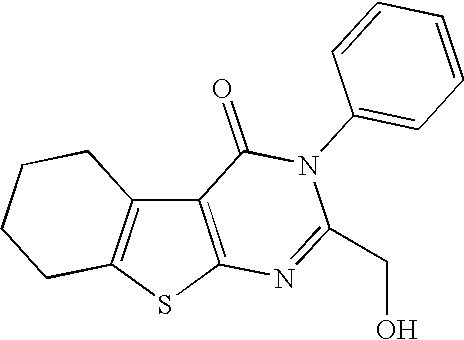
C12=C(SC3=C1CCCC3)N=C(CO)N(C1=CC=CC=C1)C2=O
